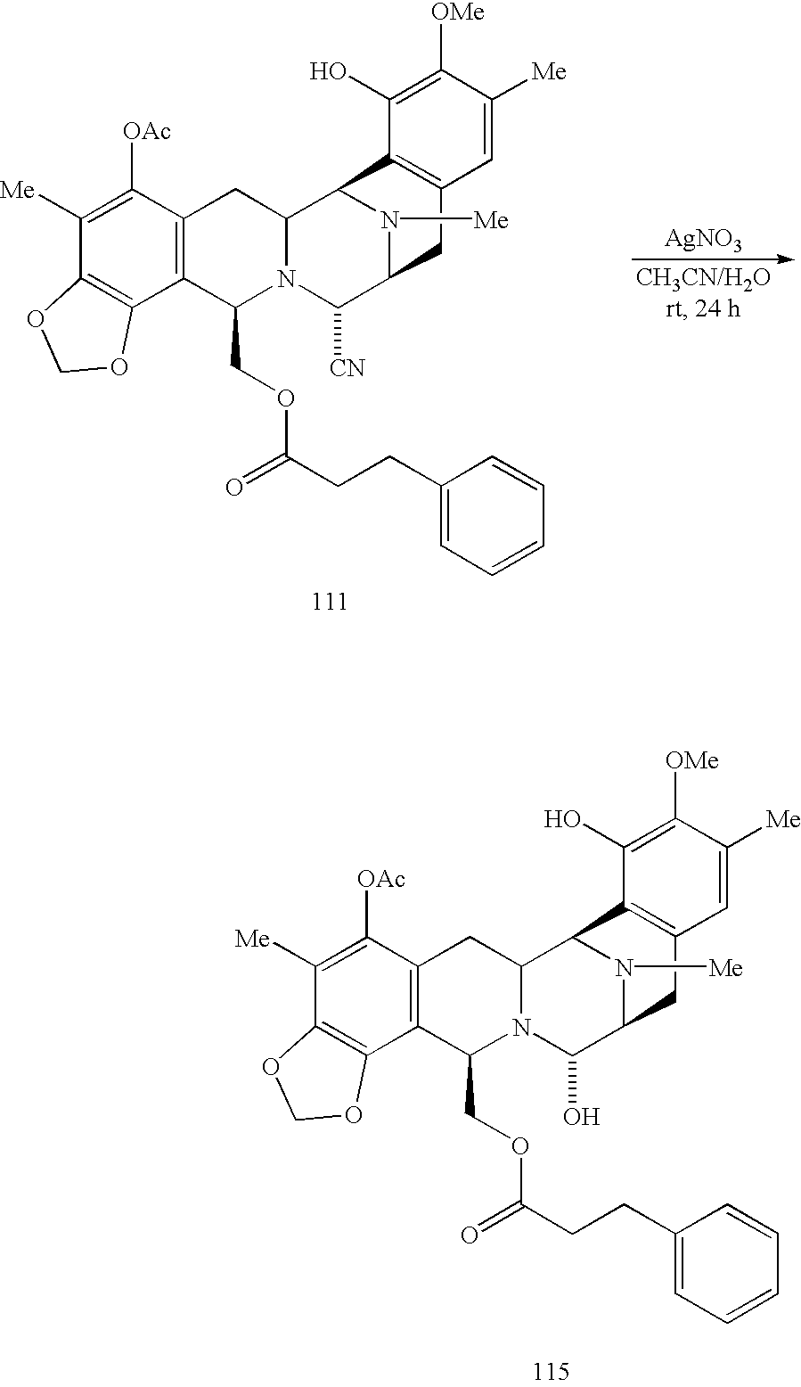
C1([OAc])=C([Me])C2=C(C3=C1CC1N(C3COC(CCC3=CC=CC=C3)=O)C(O)C3N([Me])C1C1=C(C3)C=C([Me])C([OMe])=C1O)OCO2.[AgNO3].C1([OAc])=C([Me])C2=C(C3=C1CC1N(C3COC(CCC3=CC=CC=C3)=O)C([CN])C3N([Me])C1C1=C(C3)C=C([Me])C([OMe])=C1O)OCO2
